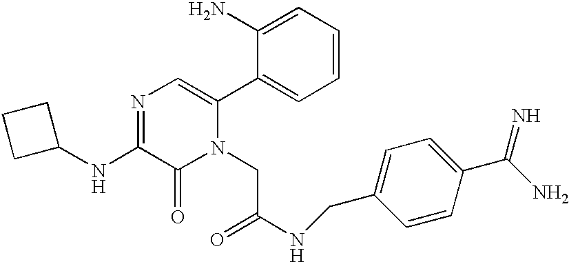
C1(NC2=NC=C(C3=CC=CC=C3N)N(CC(NCC3=CC=C(C(N)=N)C=C3)=O)C2=O)CCC1
